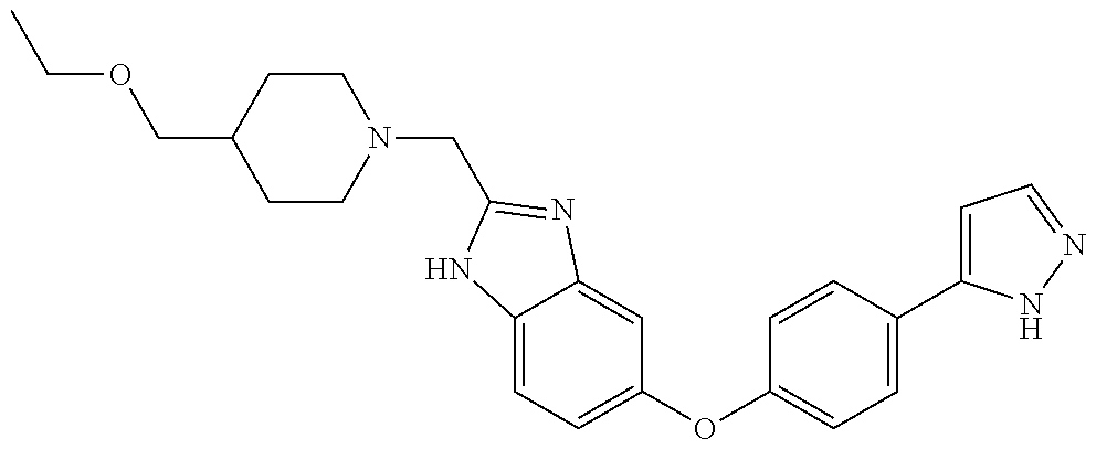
N1(CC2=NC3=CC(OC4=CC=C(C5=CC=NN5)C=C4)=CC=C3N2)CCC(COCC)CC1
